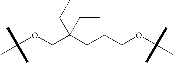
C(OCC(CC)(CC)CCCOC(C)(C)C)(C)(C)C
